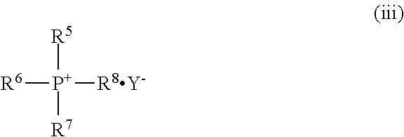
[R6][P+]([R5])([R7])[R8Y-]
